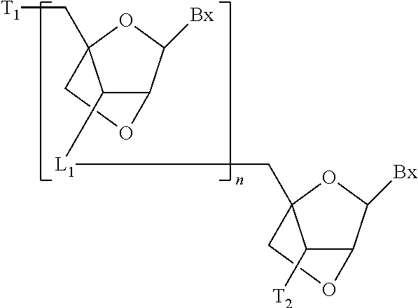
C1([L1]CC23C([T2])C(C([Bx])O2)OC3)C2C([Bx])OC1(C[T1])CO2
